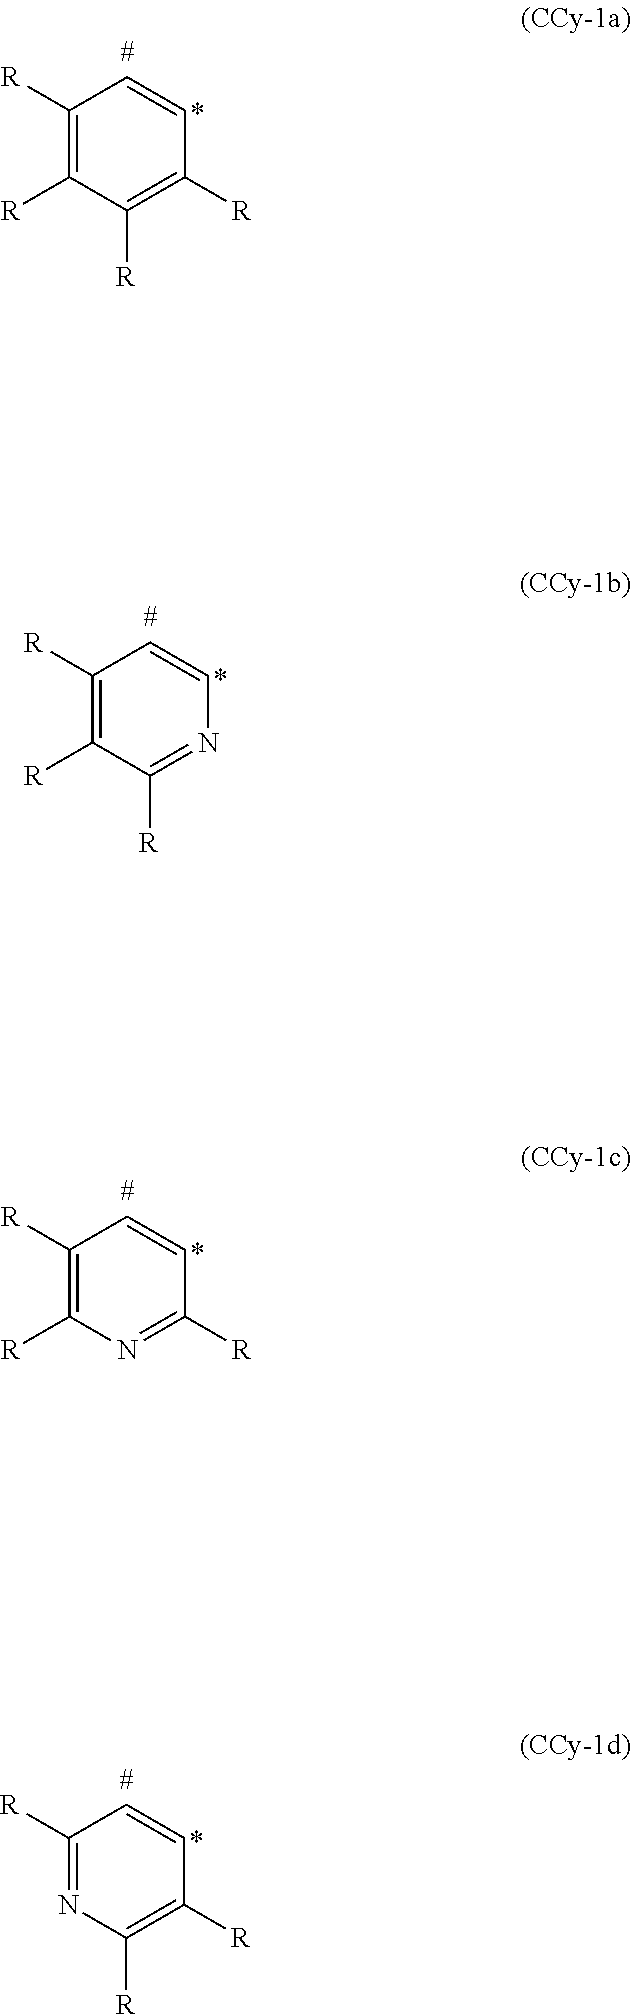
C1([R])=C([R])C([R])=C([R])C=C1.C1([R])=C([R])C([R])=NC=C1.C1([R])=C([R])N=C([R])C=C1.C1([R])=NC([R])=C([R])C=C1
